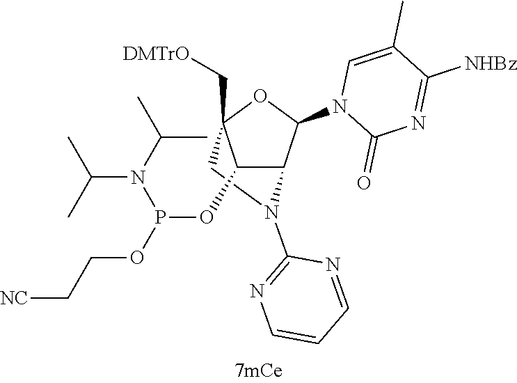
C1(OP(OCC[NC])N(C(C)C)C(C)C)C2C(N3C(=O)N=C([NHBz])C(C)=C3)OC1(C[DMTrO])CN2C1=NC=CC=N1
